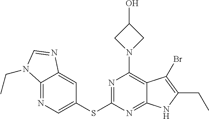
N1=C2C(=CC(SC3=NC(N4CC(O)C4)=C4C(=N3)NC(CC)=C4Br)=C1)N=CN2CC
